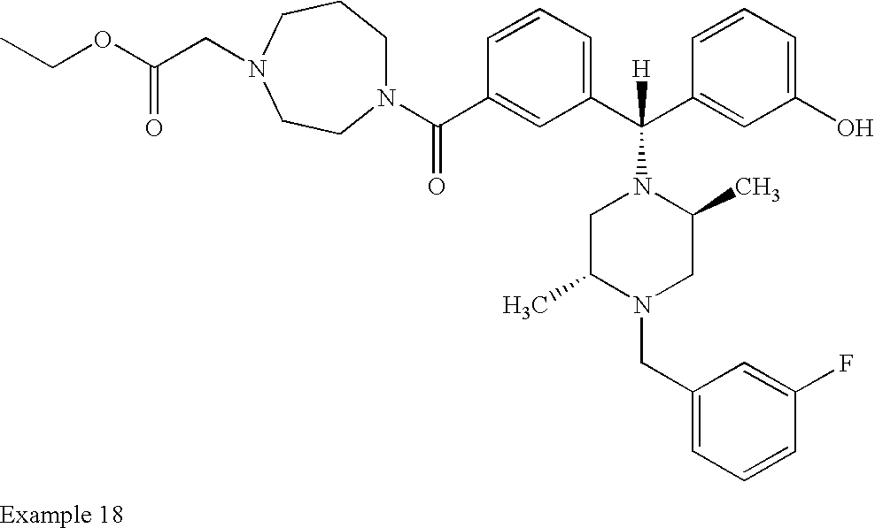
N1(C(C2=CC(C(C3=CC(O)=CC=C3)([H])N3CC(C)N(CC4=CC=CC(F)=C4)CC3C)=CC=C2)=O)CCCN(CC(OCC)=O)CC1
